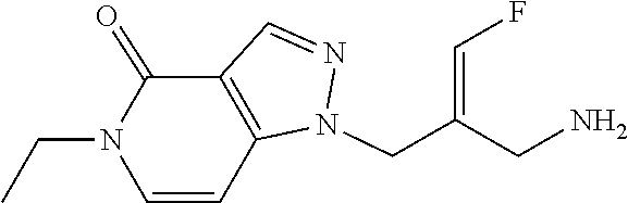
CCN1C=CC2=C(C1=O)C=NN2CC(=CF)CN
